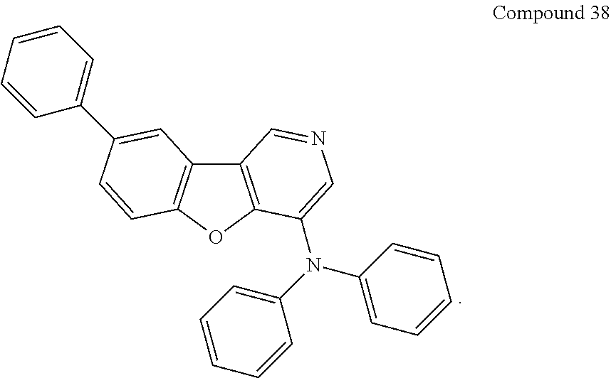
C1(C2=CC3=C(OC4=C3C=NC=C4N(C3=CC=CC=C3)C3=CC=CC=C3)C=C2)=CC=CC=C1
